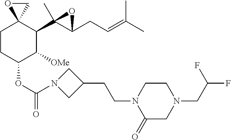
C1CC(OC(=O)N2CC(CCN3C(=O)CN(CC(F)F)CC3)C2)C([OMe])C(C2(C)C(CC=C(C)C)O2)C12CO2
